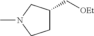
C1C(C[OEt])CN(C)C1
